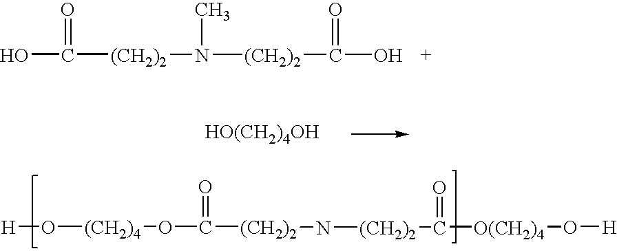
[HO(CH2)4OH].[H]O[(CH2)4]OC([(CH2)2]N[(CH2)2]C([O(CH2)4]O[H])=O)=O.OC([(CH2)2]N([(CH2)2]C(O)=O)C)=O
